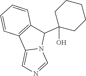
C1(C2(O)CCCCC2)C2=C(C3=CN=CN13)C=CC=C2
